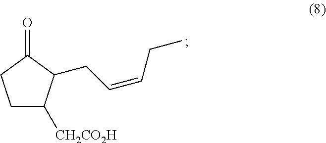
C1C([CH2CO2H])C(CC=CCC)C(=O)C1
